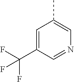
C1=C(C(F)(F)F)C=NC=C1C
